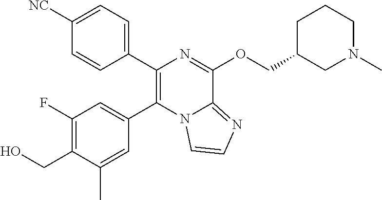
C1(C2=CC=C([NC])C=C2)=C(C2=CC(F)=C(CO)C(C)=C2)N2C(=NC=C2)C(OCC2CN(C)CCC2)=N1
